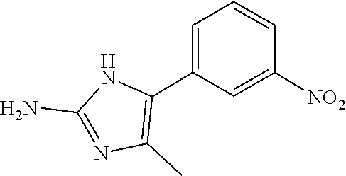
NC1=NC(C)=C(C2=CC=CC([NO2])=C2)N1
